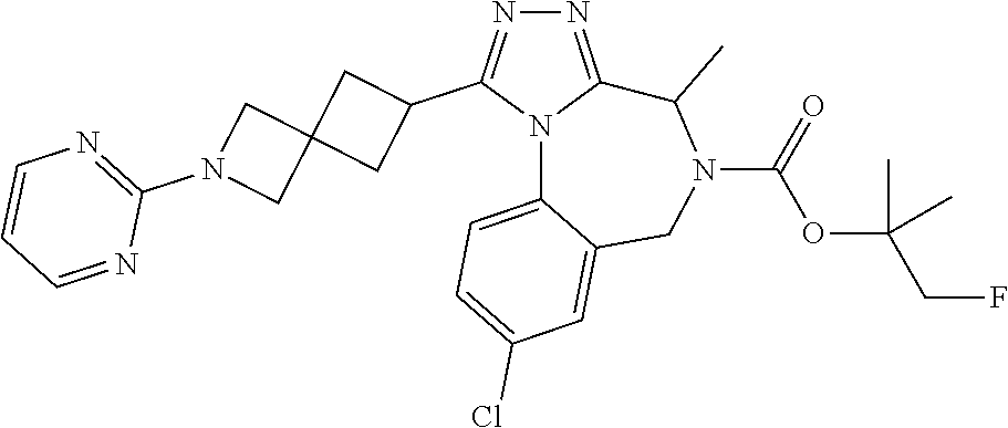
N1=C2N(C(C3CC4(C3)CN(C3=NC=CC=N3)C4)=N1)C1=CC=C(Cl)C=C1CN(C(=O)OC(CF)(C)C)C2C
